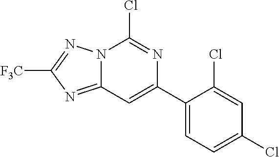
N12C(=NC([F3C])=N1)C=C(C1=CC=C(Cl)C=C1Cl)N=C2Cl
